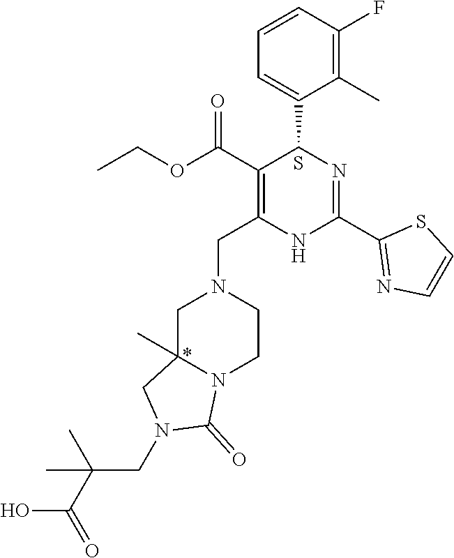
C1=CC=C(C2C(C(OCC)=O)=C(CN3CC4(C)N(CC3)C(=O)N(CC(C)(C(O)=O)C)C4)NC(C3=NC=CS3)=N2)C(C)=C1F.S
